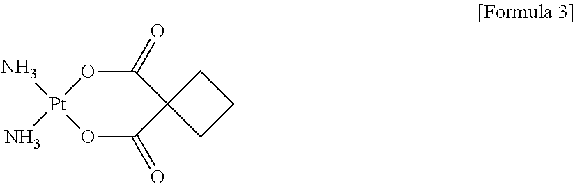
C1C2(CC1)C(=O)O[Pt](N)(N)OC2=O
